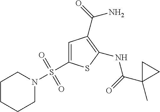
C1=C(S(N2CCCCC2)(=O)=O)SC(NC(C2(C)CC2)=O)=C1C(=O)N
